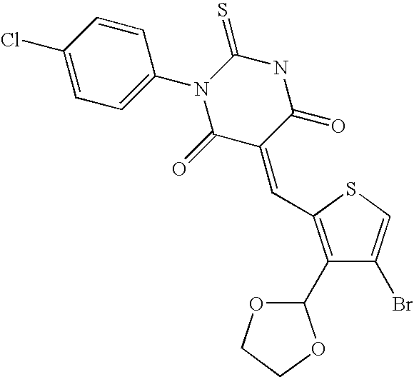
C1(C2=C(C=C3C(=O)NC(=S)N(C4=CC=C(Cl)C=C4)C3=O)SC=C2Br)OCCO1
